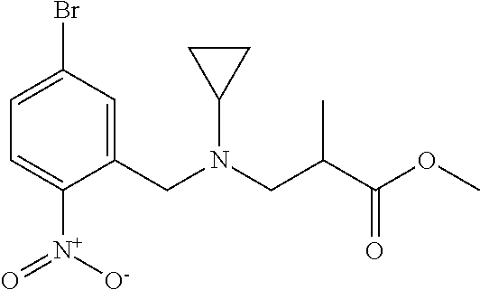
C1(CN(CC(C(OC)=O)C)C2CC2)=CC(Br)=CC=C1[N+]([O-])=O
